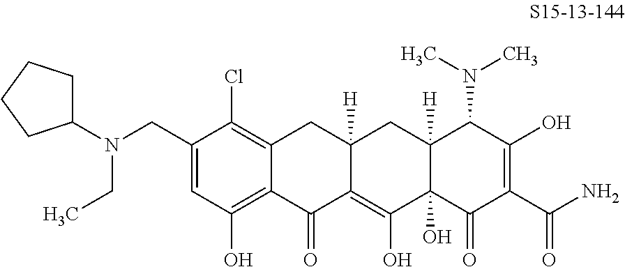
C1(CN(C2CCCC2)CC)=CC(O)=C2C(=C1Cl)CC1([H])C(=C(O)C3(O)C([H])(C1)C(N(C)C)C(O)=C(C(N)=O)C3=O)C2=O
